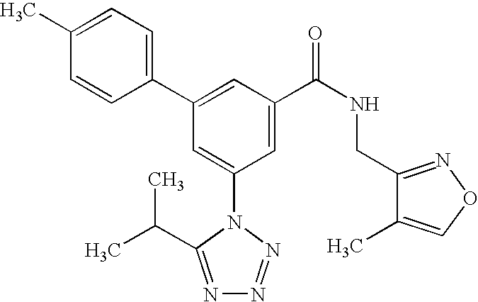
C1(C2=CC(C(NCC3=NOC=C3C)=O)=CC(N3C(C(C)C)=NN=N3)=C2)=CC=C(C)C=C1
